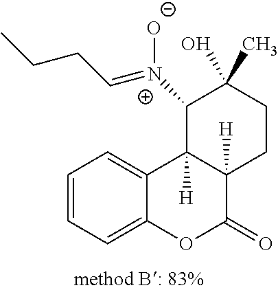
C1=CC=C2C(=C1)C1([H])C([H])(C(=O)O2)CCC(O)(C)C1[N+]([O-])=CCCC
